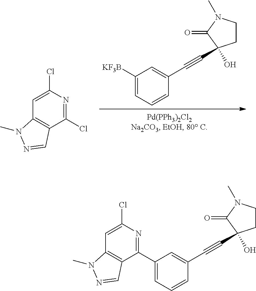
C1([KF3B])=CC=CC(C#CC2(O)CCN(C)C2=O)=C1.C12=C(C(Cl)=NC(Cl)=C1)C=NN2C.C1(C2=NC(Cl)=CC3=C2C=NN3C)=CC=CC(C#CC2(O)CCN(C)C2=O)=C1
